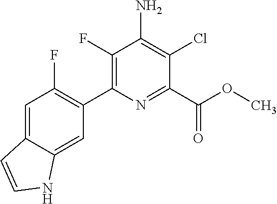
C1=C2C(=CC(C3=C(F)C(N)=C(Cl)C(C(OC)=O)=N3)=C1F)NC=C2
